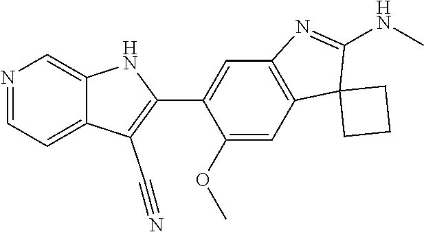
N1=CC=C2C(=C1)NC(C1=CC3=C(C=C1OC)C1(C(NC)=N3)CCC1)=C2C#N
